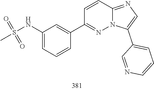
S(=O)(=O)(NC1=CC=CC(C2=NN3C(=NC=C3C3=CC=CN=C3)C=C2)=C1)C
